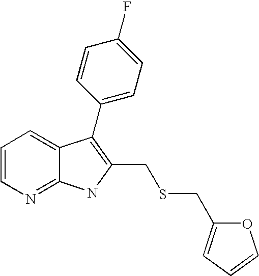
C1=CN=C2C(=C1)C(C1=CC=C(F)C=C1)=C(CSCC1=CC=CO1)N2
